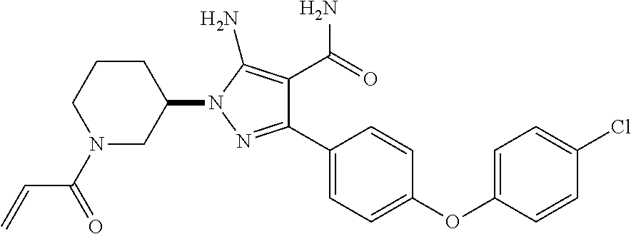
C1(OC2=CC=C(Cl)C=C2)=CC=C(C2=NN(C3CCCN(C(=O)C=C)C3)C(N)=C2C(=O)N)C=C1
